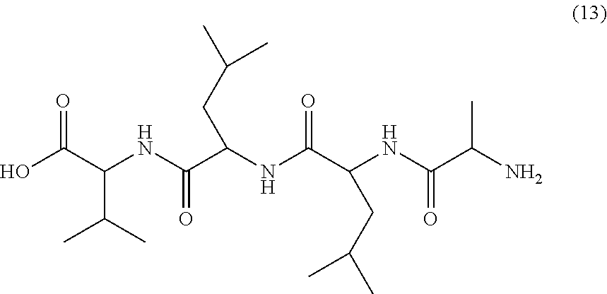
O=C(C(NC(C(NC(C(NC(C(N)C)=O)CC(C)C)=O)CC(C)C)=O)C(C)C)O
